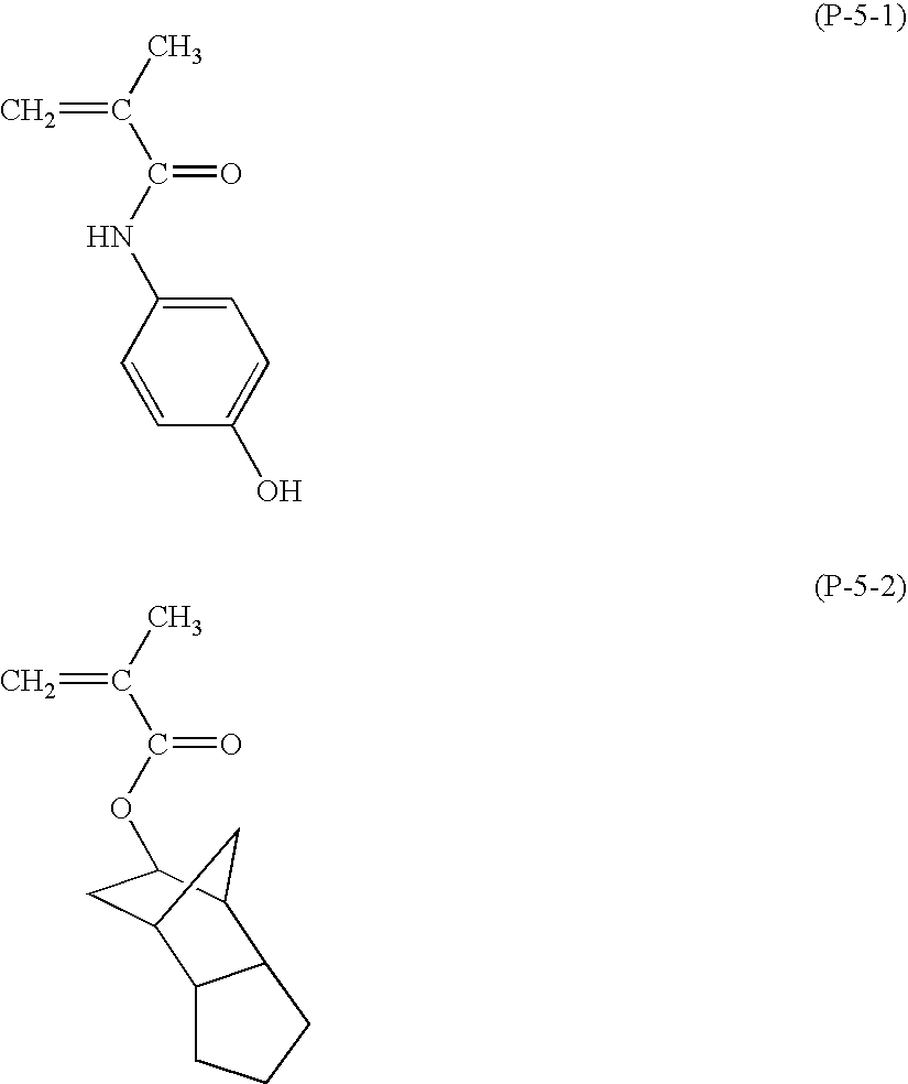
C=C(C)C(=O)NC1=CC=C(O)C=C1.O(C(=O)C(C)=C)C1CC2C3CCCC3C1C2
